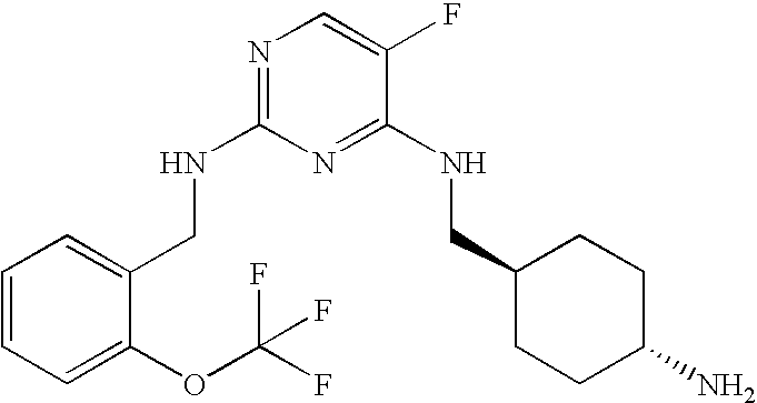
C1(CNC2=NC=C(F)C(NCC3CCC(N)CC3)=N2)=CC=CC=C1OC(F)(F)F
